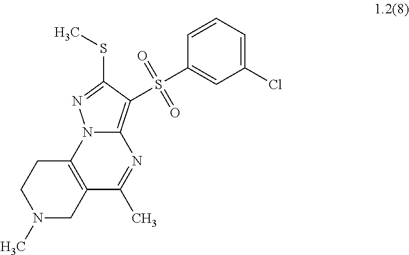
C12=C(S(C3=CC(Cl)=CC=C3)(=O)=O)C(SC)=NN1C1=C(C(C)=N2)CN(C)CC1
